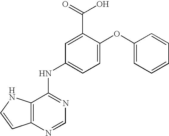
C12=C(N=CN=C1NC1=CC=C(OC3=CC=CC=C3)C(C(=O)O)=C1)C=CN2
